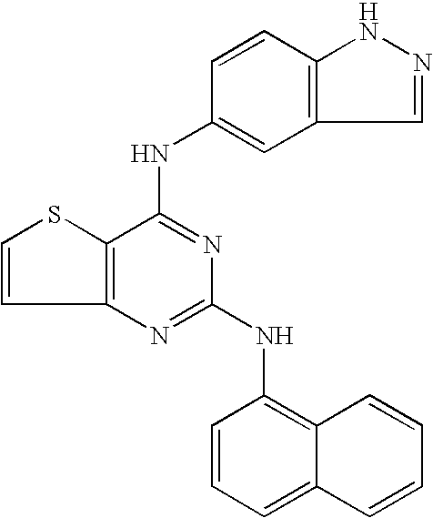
C12=C(C(NC3=CC4=C(C=C3)NN=C4)=NC(NC3=C4C(=CC=C3)C=CC=C4)=N1)SC=C2
